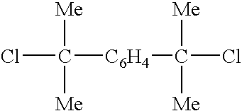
ClC([Me])([Me])[C6H4]C([Me])(Cl)[Me]
